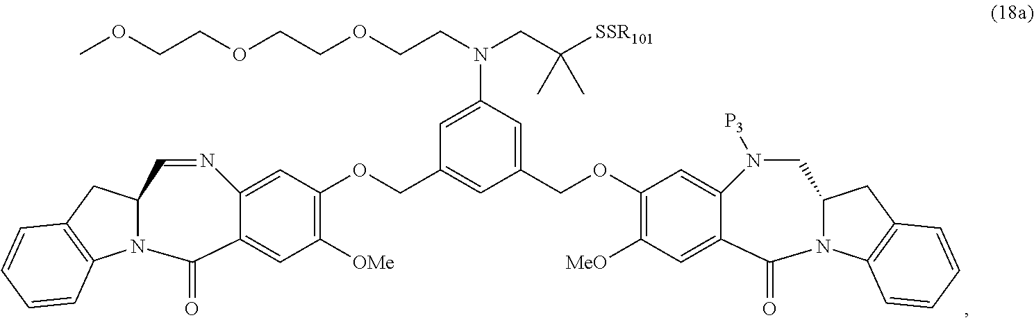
N12C(CC3=C1C=CC=C3)C=NC1=CC(OCC3=CC(COC4=C([MeO])C=C5C(=C4)N([P3])CC4N(C6=C(C4)C=CC=C6)C5=O)=CC(N(CCOCCOCCOC)CC([SSR101])(C)C)=C3)=C([OMe])C=C1C2=O
